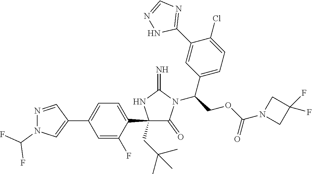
C1(C2=CC=C(C3=CN(C(F)F)N=C3)C=C2F)(CC(C)(C)C)C(=O)N(C(COC(N2CC(F)(F)C2)=O)C2=CC=C(Cl)C(C3=NC=NN3)=C2)C(=N)N1
